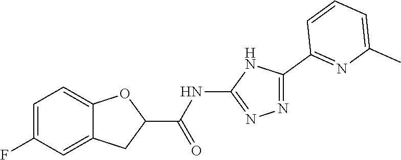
C1=C(F)C=C2C(=C1)OC(C(NC1=NN=C(C3=NC(C)=CC=C3)N1)=O)C2
